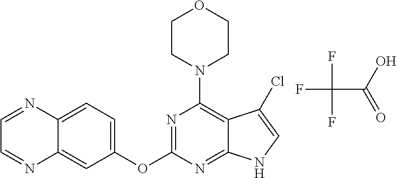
FC(C(O)=O)(F)F.C12=CC=C(OC3=NC(N4CCOCC4)=C4C(=N3)NC=C4Cl)C=C1N=CC=N2
